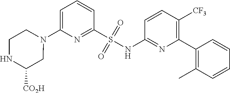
N1(C2=CC=CC(S(NC3=NC(C4=C(C)C=CC=C4)=C([CF3])C=C3)(=O)=O)=N2)CCNC([CO2H])C1
